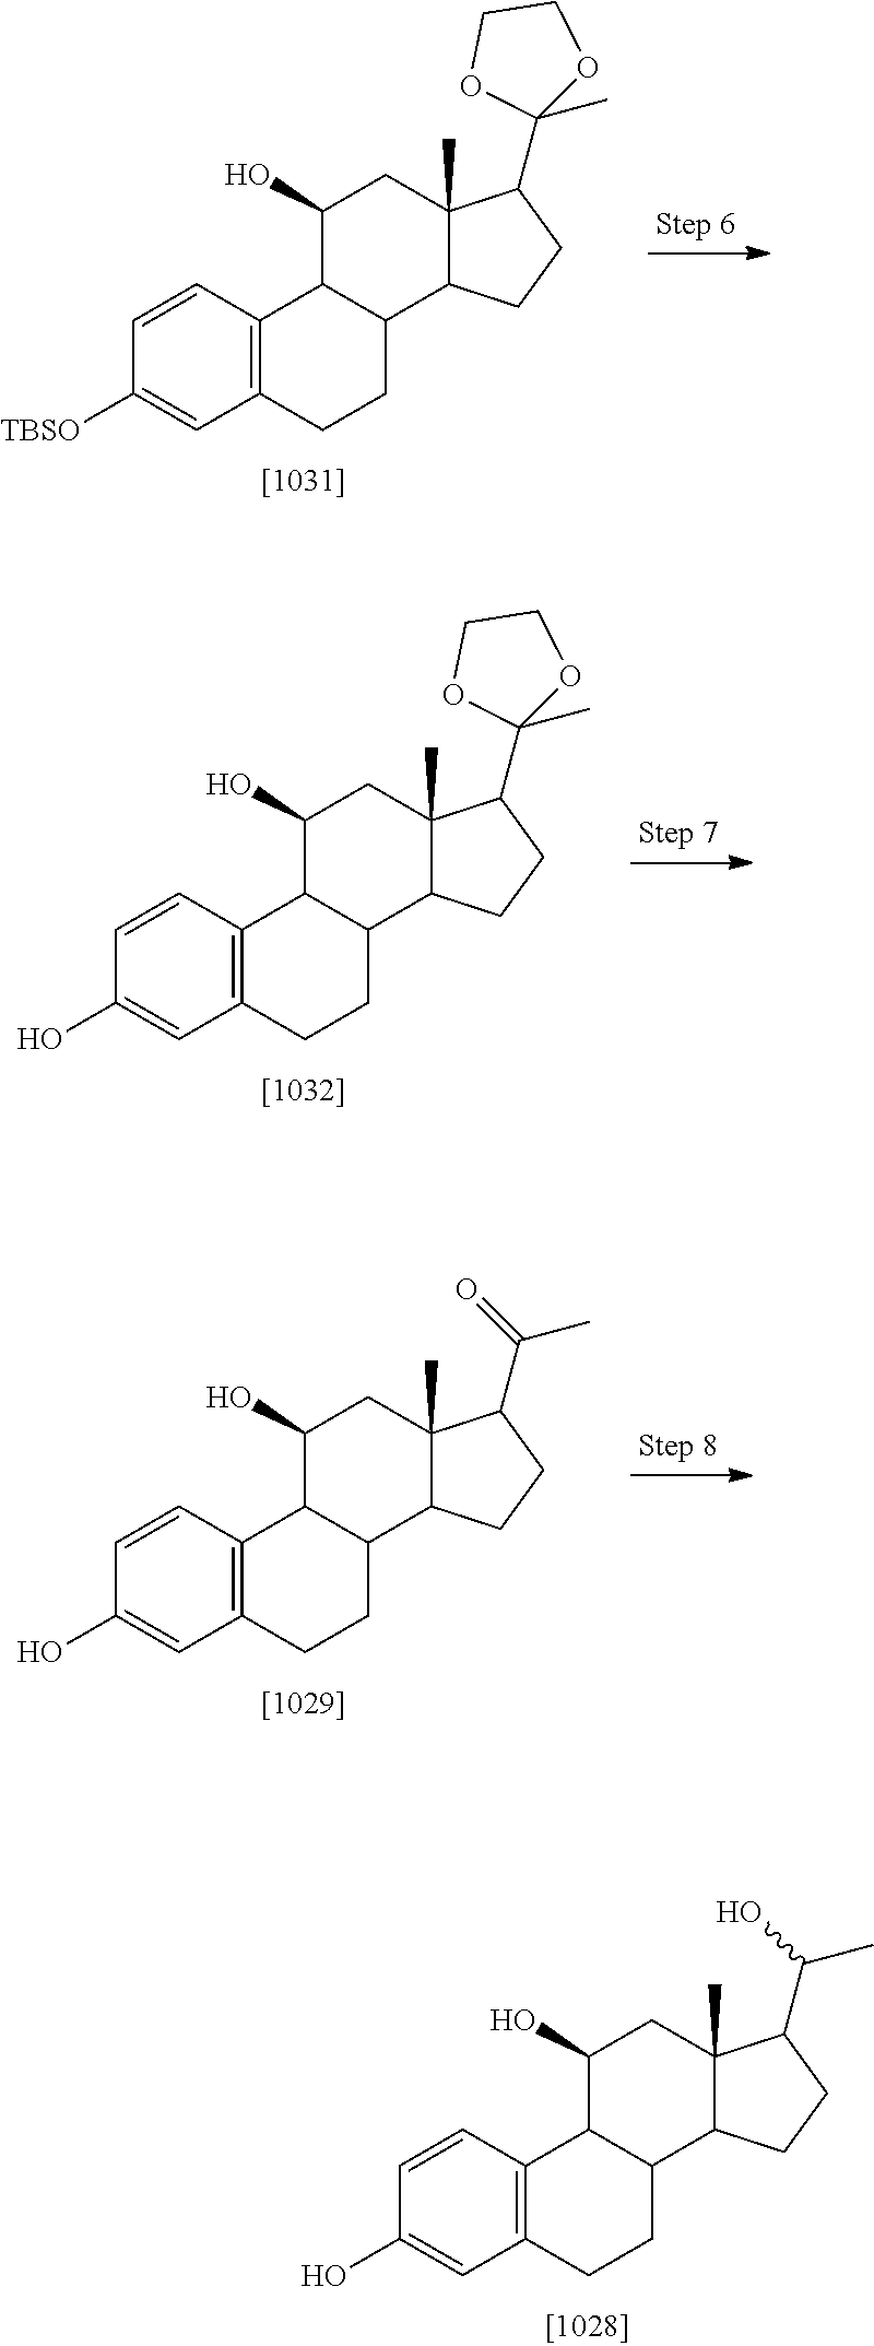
C12=C(CCC3C1C(O)CC1(C)C3CCC1C1(C)OCCO1)C=C([TBSO])C=C2.C12=C(CCC3C1C(O)CC1(C)C3CCC1C1(C)OCCO1)C=C(O)C=C2.C12=C(CCC3C1C(O)CC1(C)C3CCC1C(C)=O)C=C(O)C=C2.C12=C(CCC3C1C(O)CC1(C)C3CCC1C(C)O)C=C(O)C=C2
